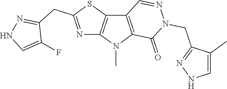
C12=C(N(C)C3=C1C=NN(CC1=NNC=C1C)C3=O)N=C(CC1=NNC=C1F)S2
